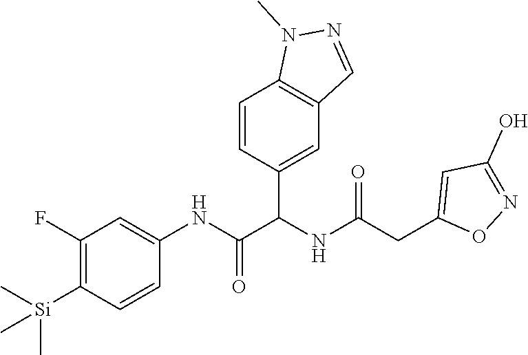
C1(F)=C([Si](C)(C)C)C=CC(NC(=O)C(NC(CC2=CC(O)=NO2)=O)C2=CC3=C(C=C2)N(C)N=C3)=C1
